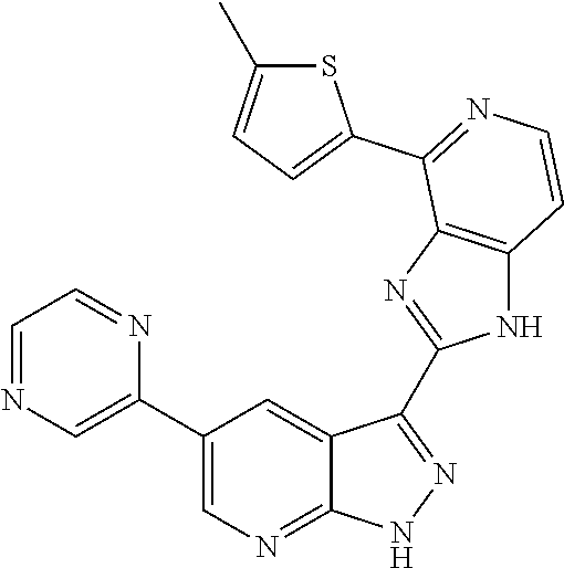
C1=NC=C(C2=CN=C3C(=C2)C(C2=NC4=C(N2)C=CN=C4C2=CC=C(C)S2)=N[N H]3)N=C1
